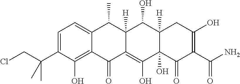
C1=C(C(CCl)(C)C)C(O)=C2C(=C1)C(C)C1([H])C(=C(O)C3(O)C([H])(C1O)CC(O)=C(C(N)=O)C3=O)C2=O
